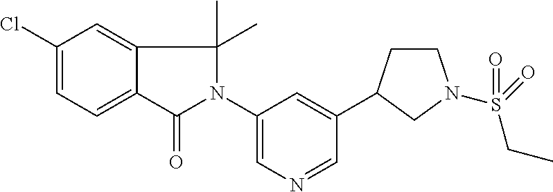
C1(N2C(C)(C)C3=CC(Cl)=CC=C3C2=O)=CN=CC(C2CCN(S(=O)(CC)=O)C2)=C1
